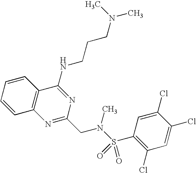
C1=CC2=C(C=C1)C(NCCCN(C)C)=NC(CN(S(=O)(=O)C1=C(Cl)C=C(Cl)C(Cl)=C1)C)=N2
